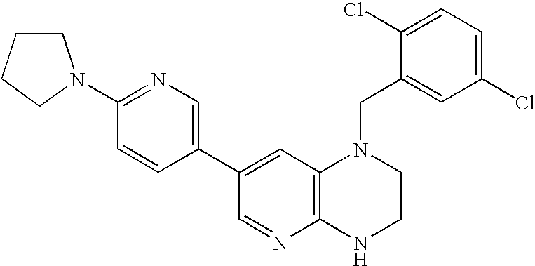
C1=C(C2=CN=C(N3CCCC3)C=C2)C=NC2=C1N(CC1=CC(Cl)=CC=C1Cl)CCN2
